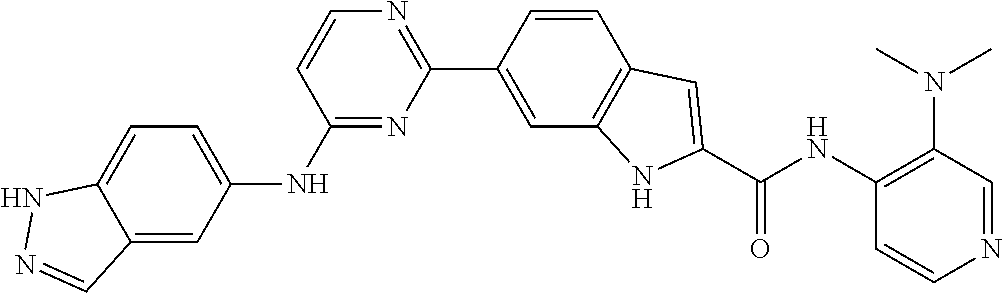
C1(C2=CC3=C(C=C2)C=C(C(NC2=C(N(C)C)C=NC=C2)=O)N3)=NC=CC(NC2=CC=C3C(=C2)C=NN3)=N1
